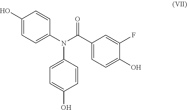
C1=C(N(C(C2=CC=C(O)C(F)=C2)=O)C2=CC=C(O)C=C2)C=CC(O)=C1
